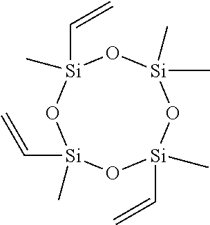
[Si]1(C=C)(C)O[Si](C)(C=C)O[Si](C)(C)O[Si](C=C)(C)O1
